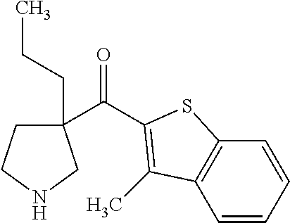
C(C1(CCC)CCNC1)(=O)C1=C(C)C2=C(C=CC=C2)S1
